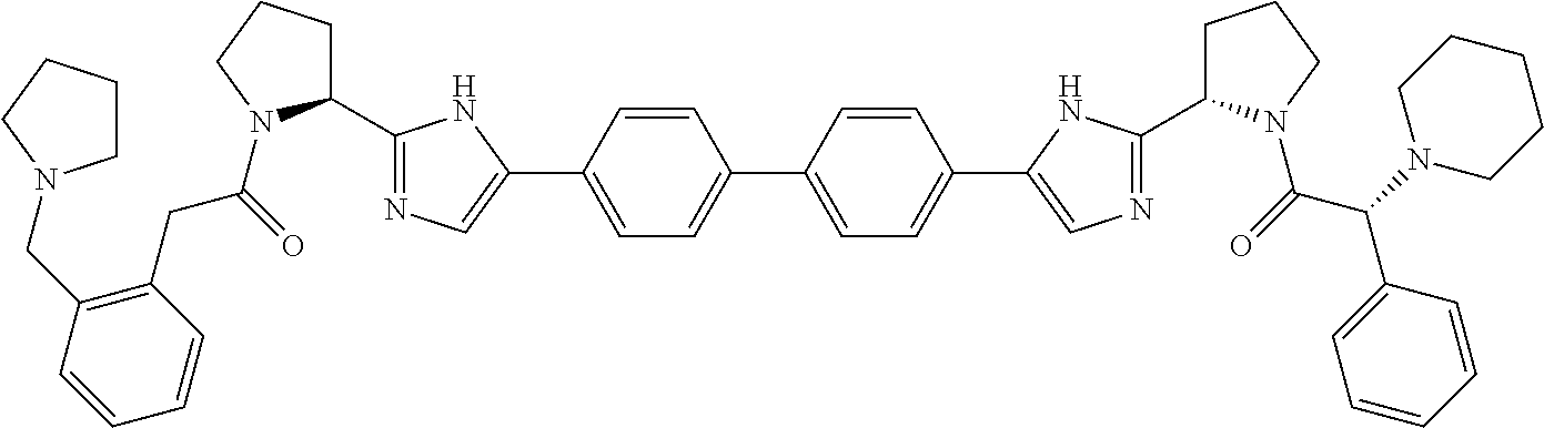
C(C(=O)N1C(C2=NC=C(C3=CC=C(C4=CC=C(C5=CN=C(C6CCCN6C(=O)C(N6CCCCC6)C6=CC=CC=C6)N5)C=C4)C=C3)N2)CCC1)C1=C(CN2CCCC2)C=CC=C1
